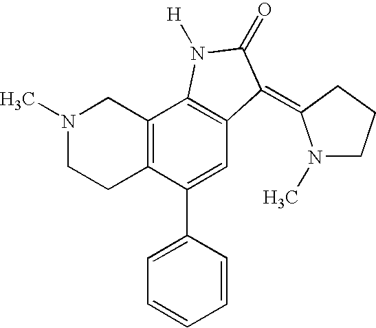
N1(C)CCC2=C(C1)C1=C(C=C2C2=CC=CC=C2)C(=C2N(C)CCC2)C(=O)N1[H]
